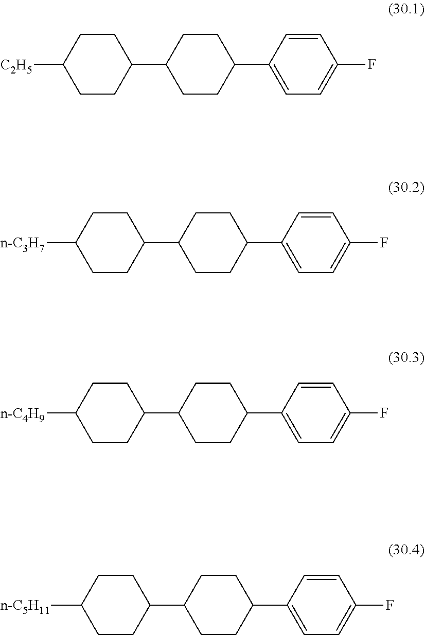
[C2H5]C1CCC(C2CCC(C3=CC=C(F)C=C3)CC2)CC1.[n-C3H7]C1CCC(C2CCC(C3=CC=C(F)C=C3)CC2)CC1.[n-C4H9]C1CCC(C2CCC(C3=CC=C(F)C=C3)CC2)CC1.[n-C5H11]C1CCC(C2CCC(C3=CC=C(F)C=C3)CC2)CC1
